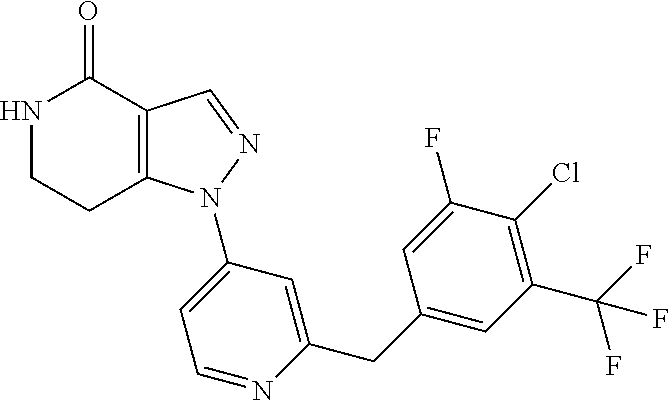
C12=C(C=NN1C1=CC=NC(CC3=CC(C(F)(F)F)=C(Cl)C(F)=C3)=C1)C(=O)NCC2
